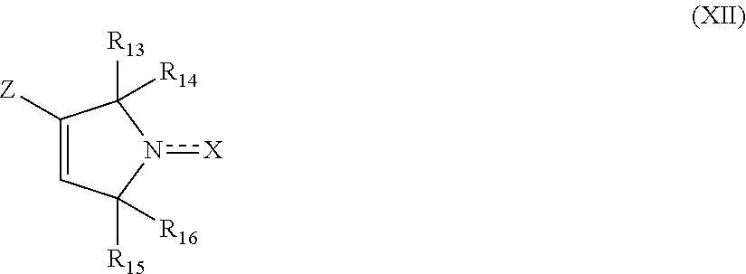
[X]n1C([R13])([R14])C([Z])=CC1([R15])[R16]
